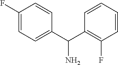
C1(F)=CC=C(C(C2=C(F)C=CC=C2)N)C=C1
